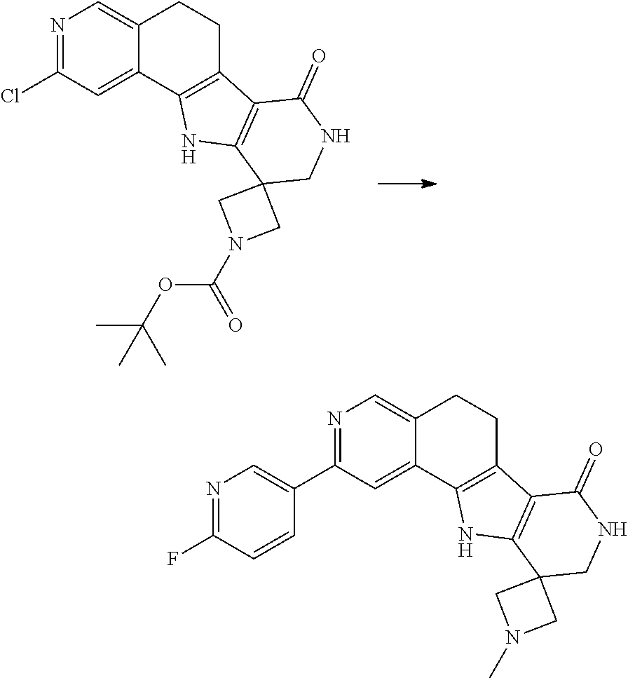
N1=C(Cl)C=C2C(=C1)CCC1=C2NC2=C1C(=O)NCC21CN(C(=O)OC(C)(C)C)C1.N1=C(C2=CN=C(F)C=C2)C=C2C(=C1)CCC1=C2NC2=C1C(=O)NCC21CN(C)C1
